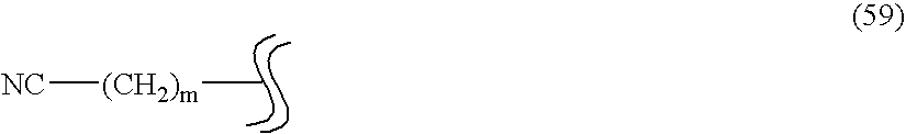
C[(CH2)m][NC]
